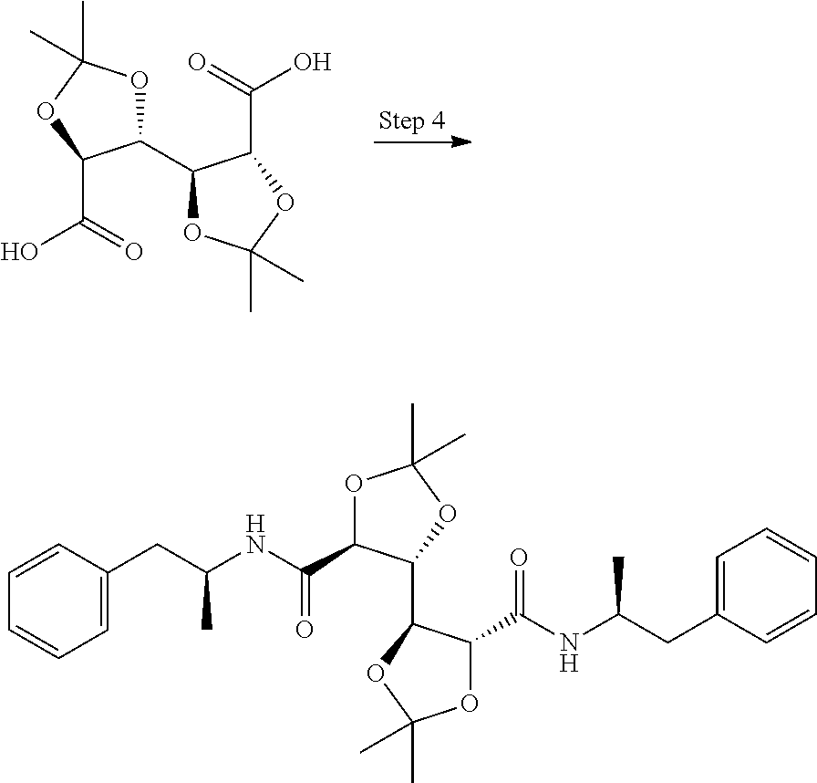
C1(C2OC(C)(C)OC2C(=O)O)OC(C)(C)OC1C(=O)O.C1=CC(CC(NC(=O)C2OC(C)(C)OC2C2C(C(=O)NC(CC3=CC=CC=C3)C)OC(C)(C)O2)C)=CC=C1
